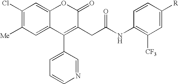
C1(Cl)=C([Me])C=C2C(=C1)OC(=O)C(CC(NC1=C([CF3])C=C([R])C=C1)=O)=C2C1=CC=CN=C1
